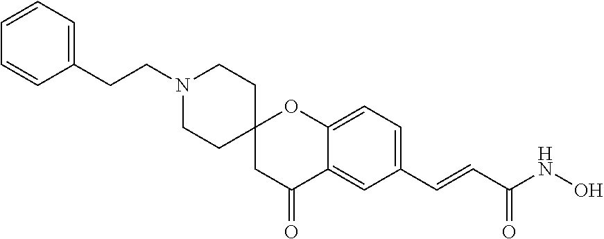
N1(CCC2=CC=CC=C2)CCC2(CC1)CC(=O)C1=CC(C=CC(NO)=O)=CC=C1O2
